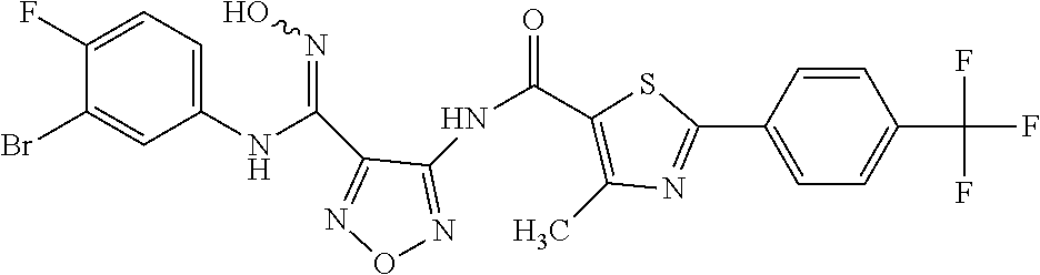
C1(NC(=NO)C2=NON=C2NC(=O)C2=C(C)N=C(C3=CC=C(C(F)(F)F)C=C3)S2)=CC=C(F)C(Br)=C1
